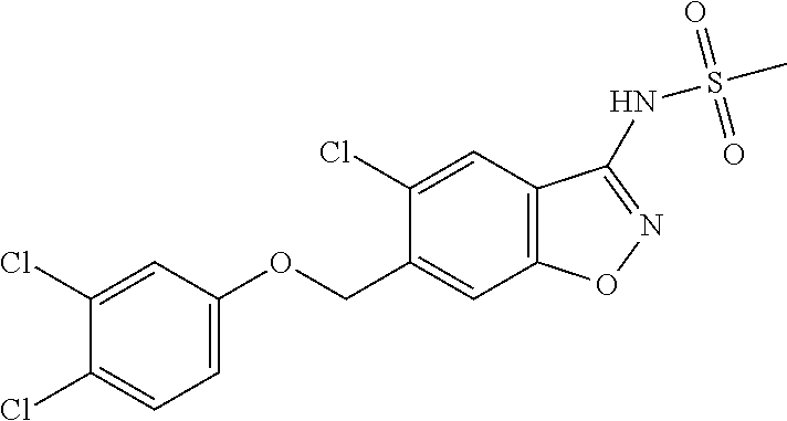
C1(Cl)=CC(OCC2=CC3=C(C=C2Cl)C(NS(C)(=O)=O)=NO3)=CC=C1Cl
